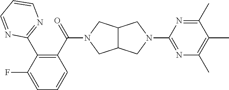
C1(C(=O)N2CC3C(C2)CN(C2=NC(C)=C(C)C(C)=N2)C3)=C(C2=NC=CC=N2)C(F)=CC=C1
